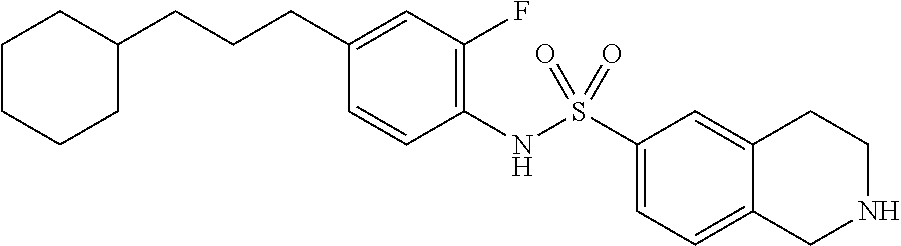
C1(NS(C2=CC=C3C(=C2)CCNC3)(=O)=O)=C(F)C=C(CCCC2CCCCC2)C=C1
